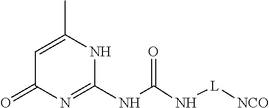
C1=C(C)NC(NC(N[L][NCO])=O)=NC1=O
